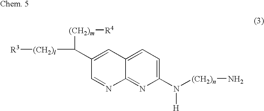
C1(C([(CH2)l][R3])[(CH2)m][R4])=CC2=CC=C(N([(CH2)n]N)[H])N=C2N=C1
